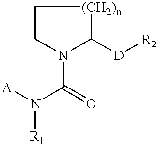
C1N(C(N([A])[R1])=O)C([D][R2])[(CH2)n]C1
